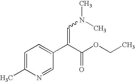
C1=C(C)N=CC(C(C(OCC)=O)=CN(C)C)=C1
